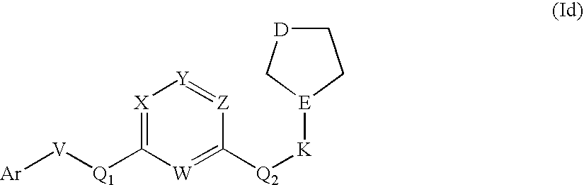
[Ar][V][Q1]C1=[X][Y]=[Z]C([Q2][K][E]2CC[D]C2)=[W]1
